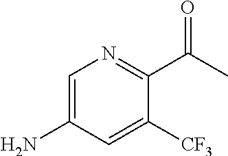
C1=C(N)C=C([CF3])C(C(C)=O)=N1
